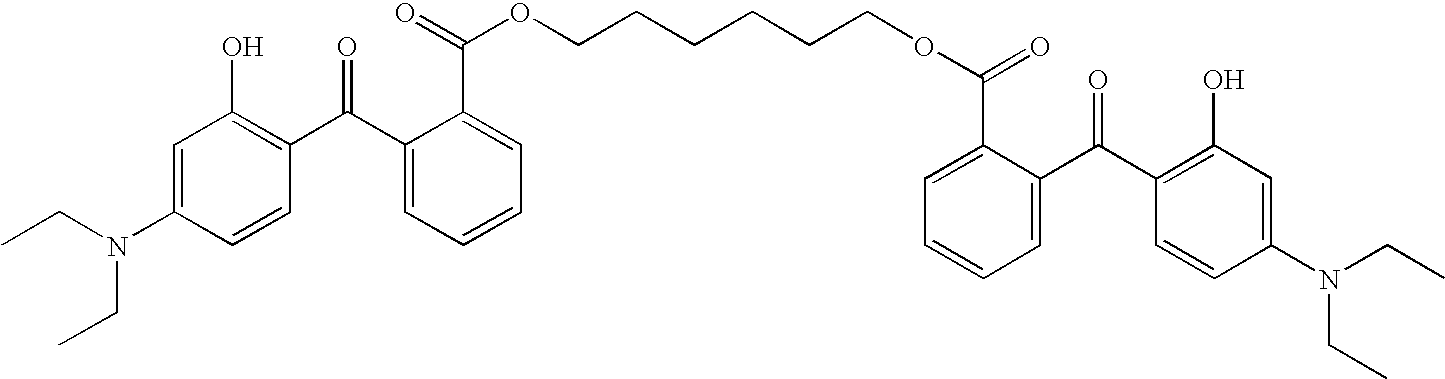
C1=C(N(CC)CC)C=CC(C(C2=CC=CC=C2C(=O)OCCCCCCOC(C2=CC=CC=C2C(C2=C(O)C=C(N(CC)CC)C=C2)=O)=O)=O)=C1O
